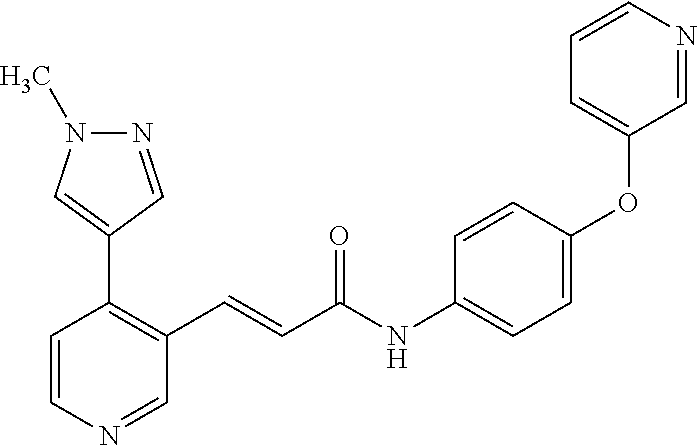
N1=CC(C2=C(C=CC(NC3=CC=C(OC4=CC=CN=C4)C=C3)=O)C=NC=C2)=CN1C
